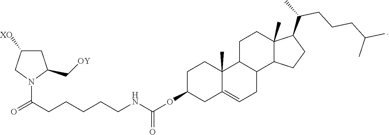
C1C([XO])CN(C(CCCCCNC(OC2CC3=CCC4C(C3(C)CC2)CCC2(C)C4CCC2C(C)CCCC(C)C)=O)=O)C1C[OY]
